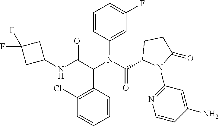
C1(NC(C(N(C(=O)C2N(C3=NC=CC(N)=C3)C(=O)CC2)C2=CC(F)=CC=C2)C2=C(Cl)C=CC=C2)=O)CC(F)(F)C1
